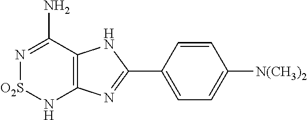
C12=C(C(N)=N[O2S]N1)NC(C1=CC=C([N(CH3)2])C=C1)=N2
